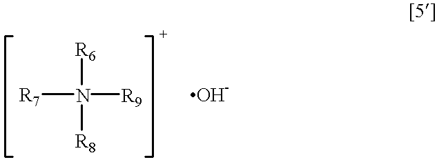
[R7]N([R9])([R6])[R8]
